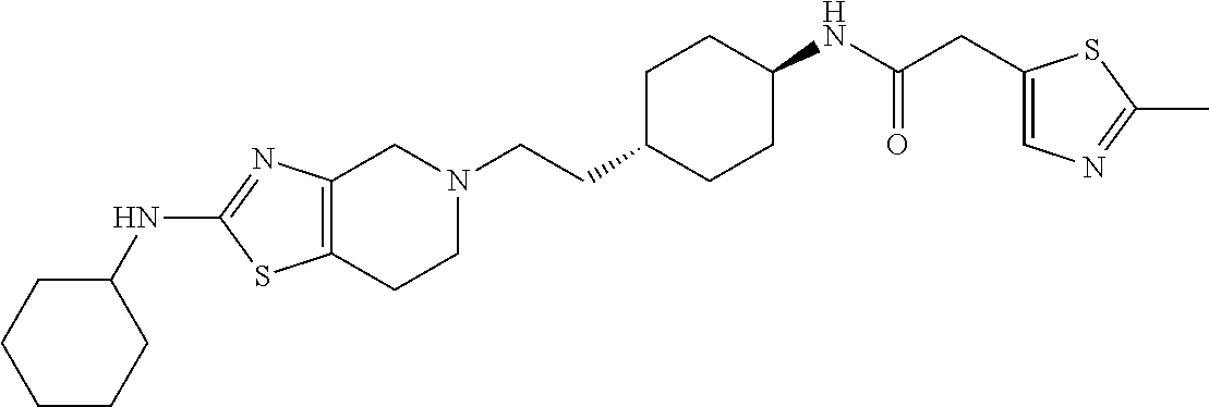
C12=C(CCN(CCC3CCC(NC(CC4=CN=C(C)S4)=O)CC3)C1)SC(NC1CCCCC1)=N2
